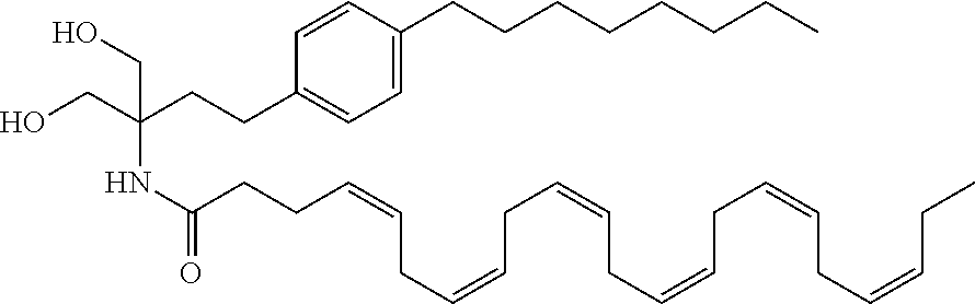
O=C(NC(CO)(CO)CCC1=CC=C(CCCCCCCC)C=C1)CCC=CCC=CCC=CCC=CCC=CCC=CCC
